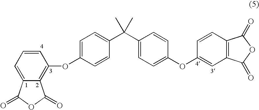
O(C1=CC=C(C(C2=CC=C(OC3=CC4=C(C=C3)C(=O)OC4=O)C=C2)(C)C)C=C1)C1=C2C(=CC=C1)C(=O)OC2=O
